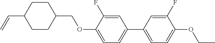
C1CC(C=C)CCC1COC1=CC=C(C2=CC=C(OCC)C(F)=C2)C=C1F
